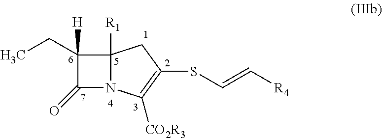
C12([R1])N(C([CO2R3])=C(SC=C[R4])C1)C(=O)C2(CC)[H]
